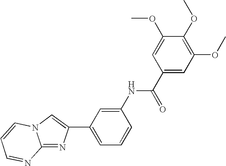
C1(C2=CN3C(=N2)N=CC=C3)=CC=CC(NC(C2=CC(OC)=C(OC)C(OC)=C2)=O)=C1
